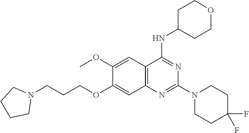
C1CCCN1CCCOC1=CC2=C(C=C1OC)C(NC1CCOCC1)=NC(N1CCC(F)(F)CC1)=N2
